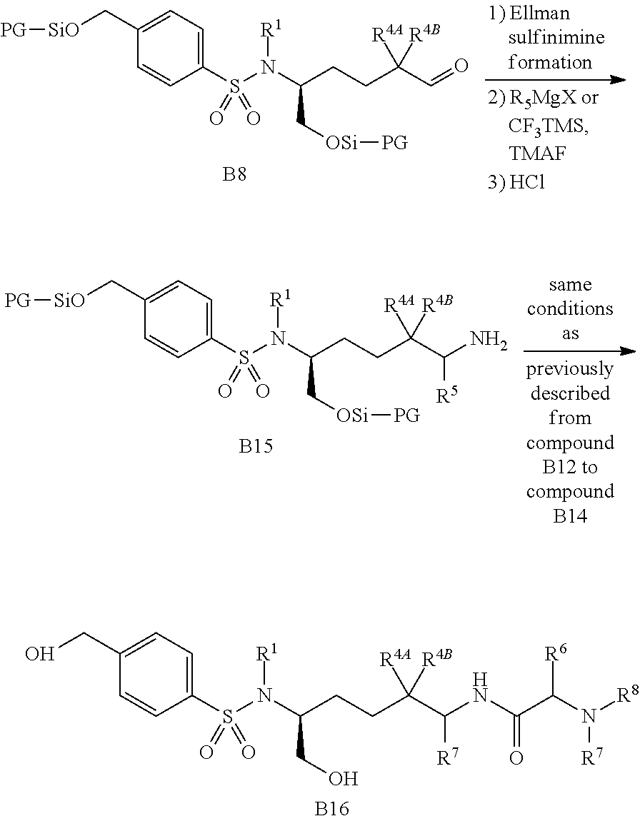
[B8].S(N(C(CCC(C=O)([R4B])[R4A])C[OSi][PG])[R1])(C1=CC=C(C[SiO][PG])C=C1)(=O)=O.S(N(C(CCC(C(N)[R5])([R4B])[R4A])C[OSi][PG])[R1])(C1=CC=C(C[SiO][PG])C=C1)(=O)=O.[B15].S(N(C(CCC([R4B])([R4A])C(NC(C(N([R8])[R7])[R6])=O)[R7])CO)[R1])(C1=CC=C(CO)C=C1)(=O)=O.[B16]
